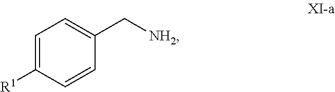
C1=C([R1])C=CC(C[NH2])=C1
